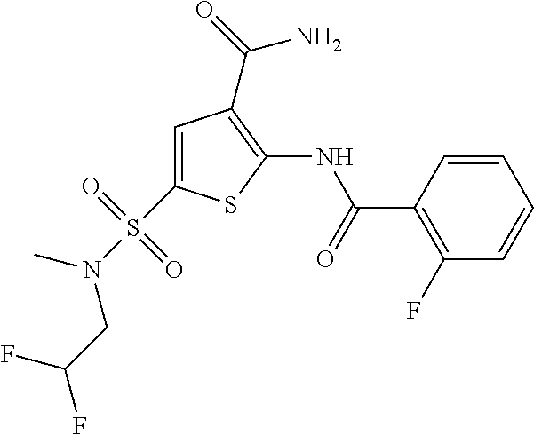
C1=C(S(N(C)CC(F)F)(=O)=O)SC(NC(C2=C(F)C=CC=C2)=O)=C1C(=O)N
